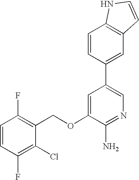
C1=CC(F)=C(Cl)C(COC2=CC(C3=CC4=C(C=C3)NC=C4)=CN=C2N)=C1F
